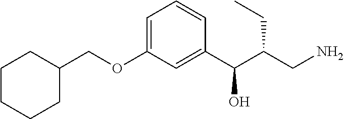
C1CCCC(COC2=CC=CC(C(C(CN)CC)O)=C2)C1
